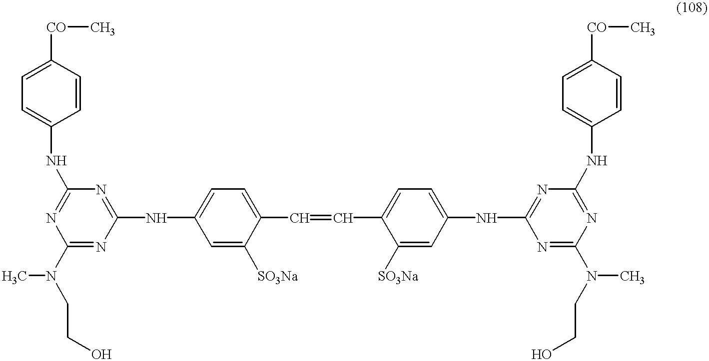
C1=CC([CO]C)=CC=C1NC1=NC(N(CCO)C)=NC(NC2=CC=C(C=CC3=CC=C(NC4=NC(NC5=CC=C([CO]C)C=C5)=NC(N(CCO)C)=N4)C=C3[SO3Na])C([SO3Na])=C2)=N1
